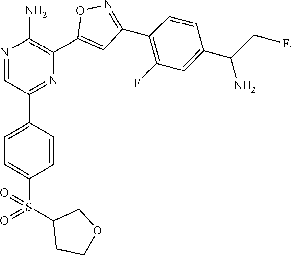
N1=CC(C2=CC=C(S(=O)(C3CCOC3)=O)C=C2)=NC(C2=CC(C3=C(F)C=C(C(N)CF)C=C3)=NO2)=C1N
